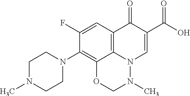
C12=C3C=C(F)C(N4CCN(C)CC4)=C1OCN(C)N2C=C(C(=O)O)C3=O
